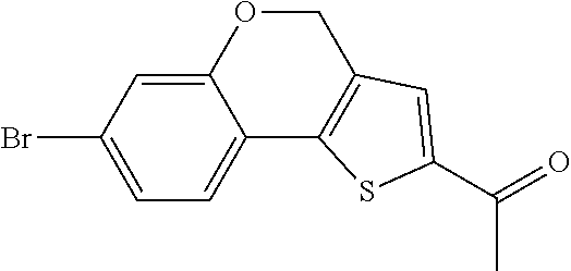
C12=CC=C(Br)C=C1OCC1=C2SC(C(=O)C)=C1
